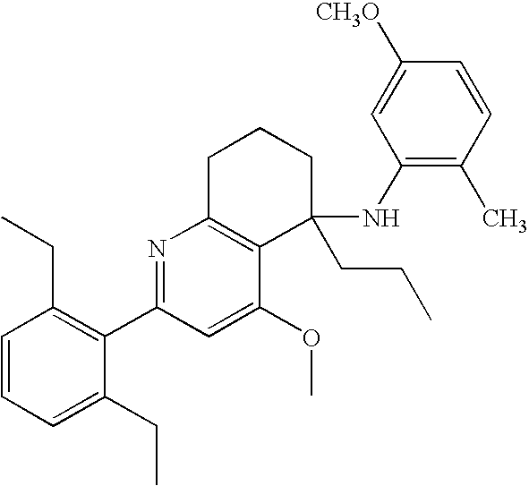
C1=CC=C(CC)C(C2=NC3=C(C(OC)=C2)C(NC2=C(C)C=CC([CH3O])=C2)(CCC)CCC3)=C1CC
